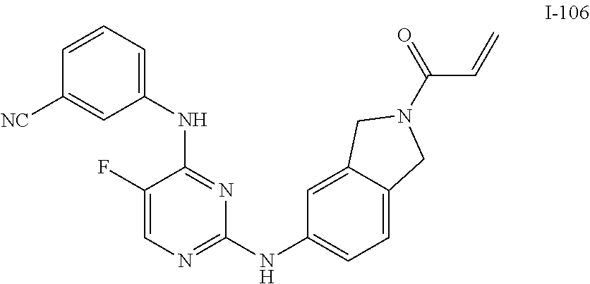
C1(F)=CN=C(NC2=CC=C3C(=C2)CN(C(C=C)=O)C3)N=C1NC1=CC=CC([NC])=C1
